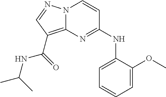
N12C(=C(C(=O)NC(C)C)C=N1)N=C(NC1=CC=CC=C1OC)C=C2
